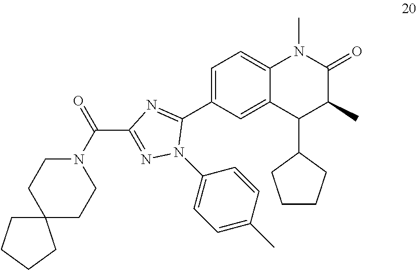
C1=C(C2=NC(C(=O)N3CCC4(CC3)CCCC4)=NN2C2=CC=C(C)C=C2)C=C2C(=C1)N(C)C(=O)C(C)C2C1CCCC1
